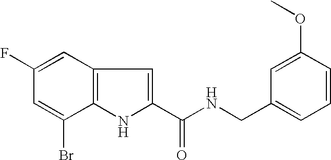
C12=C(NC(C(NCC3=CC=CC(OC)=C3)=O)=C1)C(Br)=CC(F)=C2
